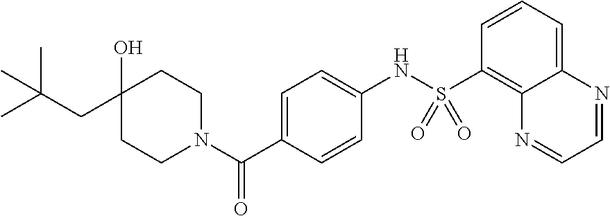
C12=CC=CC(S(NC3=CC=C(C(N4CCC(O)(CC(C)(C)C)CC4)=O)C=C3)(=O)=O)=C1N=CC=N2
